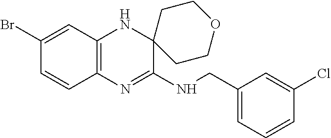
C1(Br)=CC2=C(C=C1)N=C(NCC1=CC=CC(Cl)=C1)C1(N2)CCOCC1
